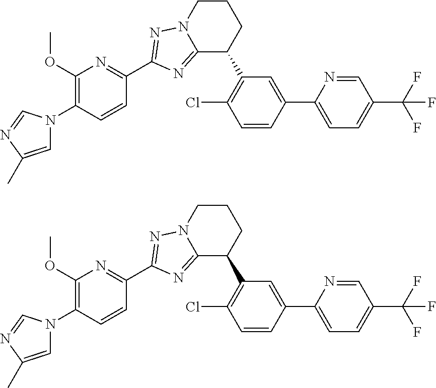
C1=C(C)N=CN1C1=C(OC)N=C(C2=NN3CCCC(C4=C(Cl)C=CC(C5=CC=C(C(F)(F)F)C=N5)=C4)C3=N2)C=C1.C1=C(C)N=CN1C1=C(OC)N=C(C2=NN3CCCC(C4=C(Cl)C=CC(C5=CC=C(C(F)(F)F)C=N5)=C4)C3=N2)C=C1
